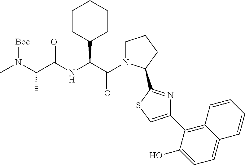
CN(C(C(NC(C(=O)N1CCCC1C1=NC(C2=C3C(=CC=C2O)C=CC=C3)=CS1)C1CCCCC1)=O)C)[Boc]
